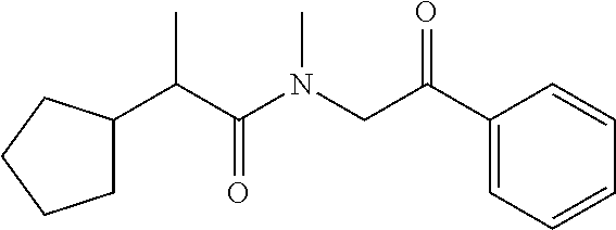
C1C(C(C(N(CC(C2=CC=CC=C2)=O)C)=O)C)CCC1
